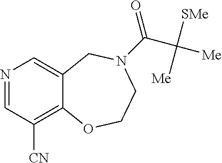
N1=CC([CN])=C2C(=C1)CN(C(=O)C([Me])([SMe])[Me])CCO2
